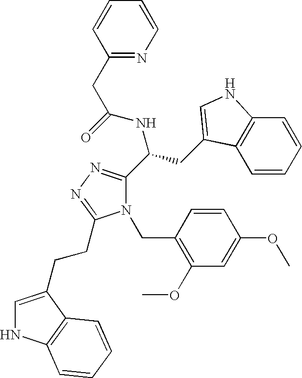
N1(CC2=C(OC)C=C(OC)C=C2)C(C(CC2=CNC3=C2C=CC=C3)NC(=O)CC2=NC=CC=C2)=NN=C1CCC1=CNC2=C1C=CC=C2
